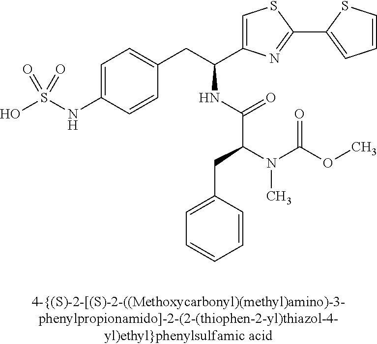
OS(NC1=CC=C(CC(C2=CSC(C3=CC=CS3)=N2)NC(C(N(C(OC)=O)C)CC2=CC=CC=C2)=O)C=C1)(=O)=O
